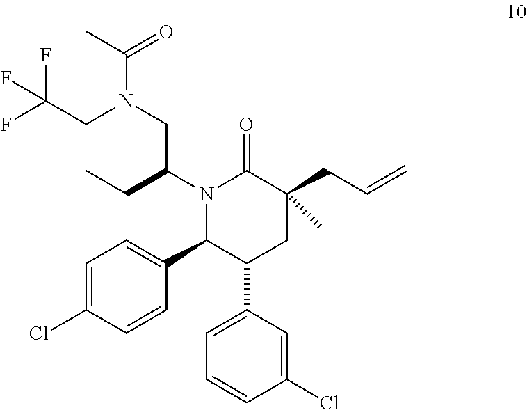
C1=C(Cl)C=CC(C2C(C3=CC=CC(Cl)=C3)CC(CC=C)(C)C(=O)N2C(CC)CN(C(C)=O)CC(F)(F)F)=C1
